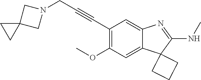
C(C1=C(OC)C=C2C(=C1)N=C(NC)C21CCC1)#CCN1CC2(C1)CC2
